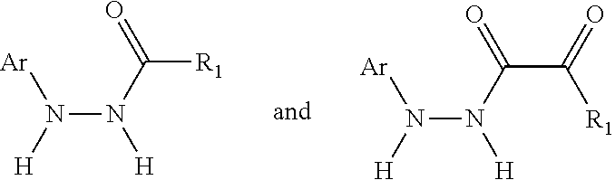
N(N(C([R1])=O)[H])([H])[Ar].N(N(C(C(=O)[R1])=O)[H])([H])[Ar]
